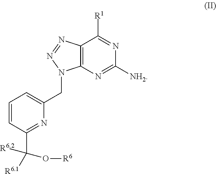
C12=C(N=C([NH2])N=C1[R1])N(CC1=CC=CC(C([R6.1])([R6.2])O[R6])=N1)N=N2
